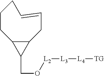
C12C(C1CO[L2][L3][L4][TG])CCCC=CC2
